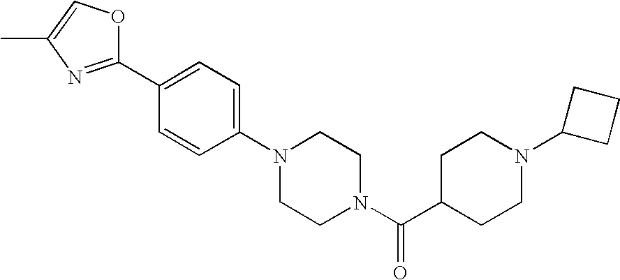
N1(C2=CC=C(C3=NC(C)=CO3)C=C2)CCN(C(C2CCN(C3CCC3)CC2)=O)CC1
